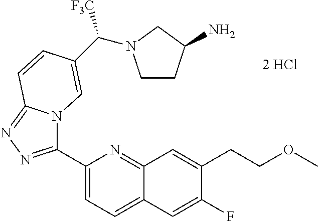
C1(C2=NN=C3N2C=C(C([F3C])N2CCC(N)C2)C=C3)=CC=C2C(=N1)C=C(CCOC)C(F)=C2
